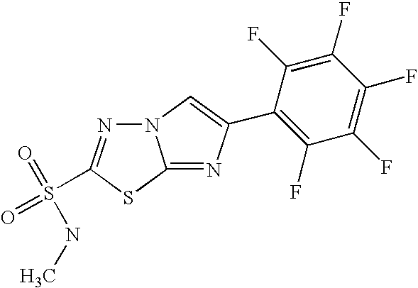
N12N=C(S(=O)(=O)NC)SC1=NC(C1=C(F)C(F)=C(F)C(F)=C1F)=C2
